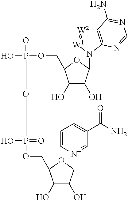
OP(=O)(OP(O)(=O)OCC1C(O)C(O)C([N+]2=CC(C(N)=O)=CC=C2)O1)OCC1C(O)C(O)C(N2[W1]=[W2]C3=C2N=CN=C3N)O1
